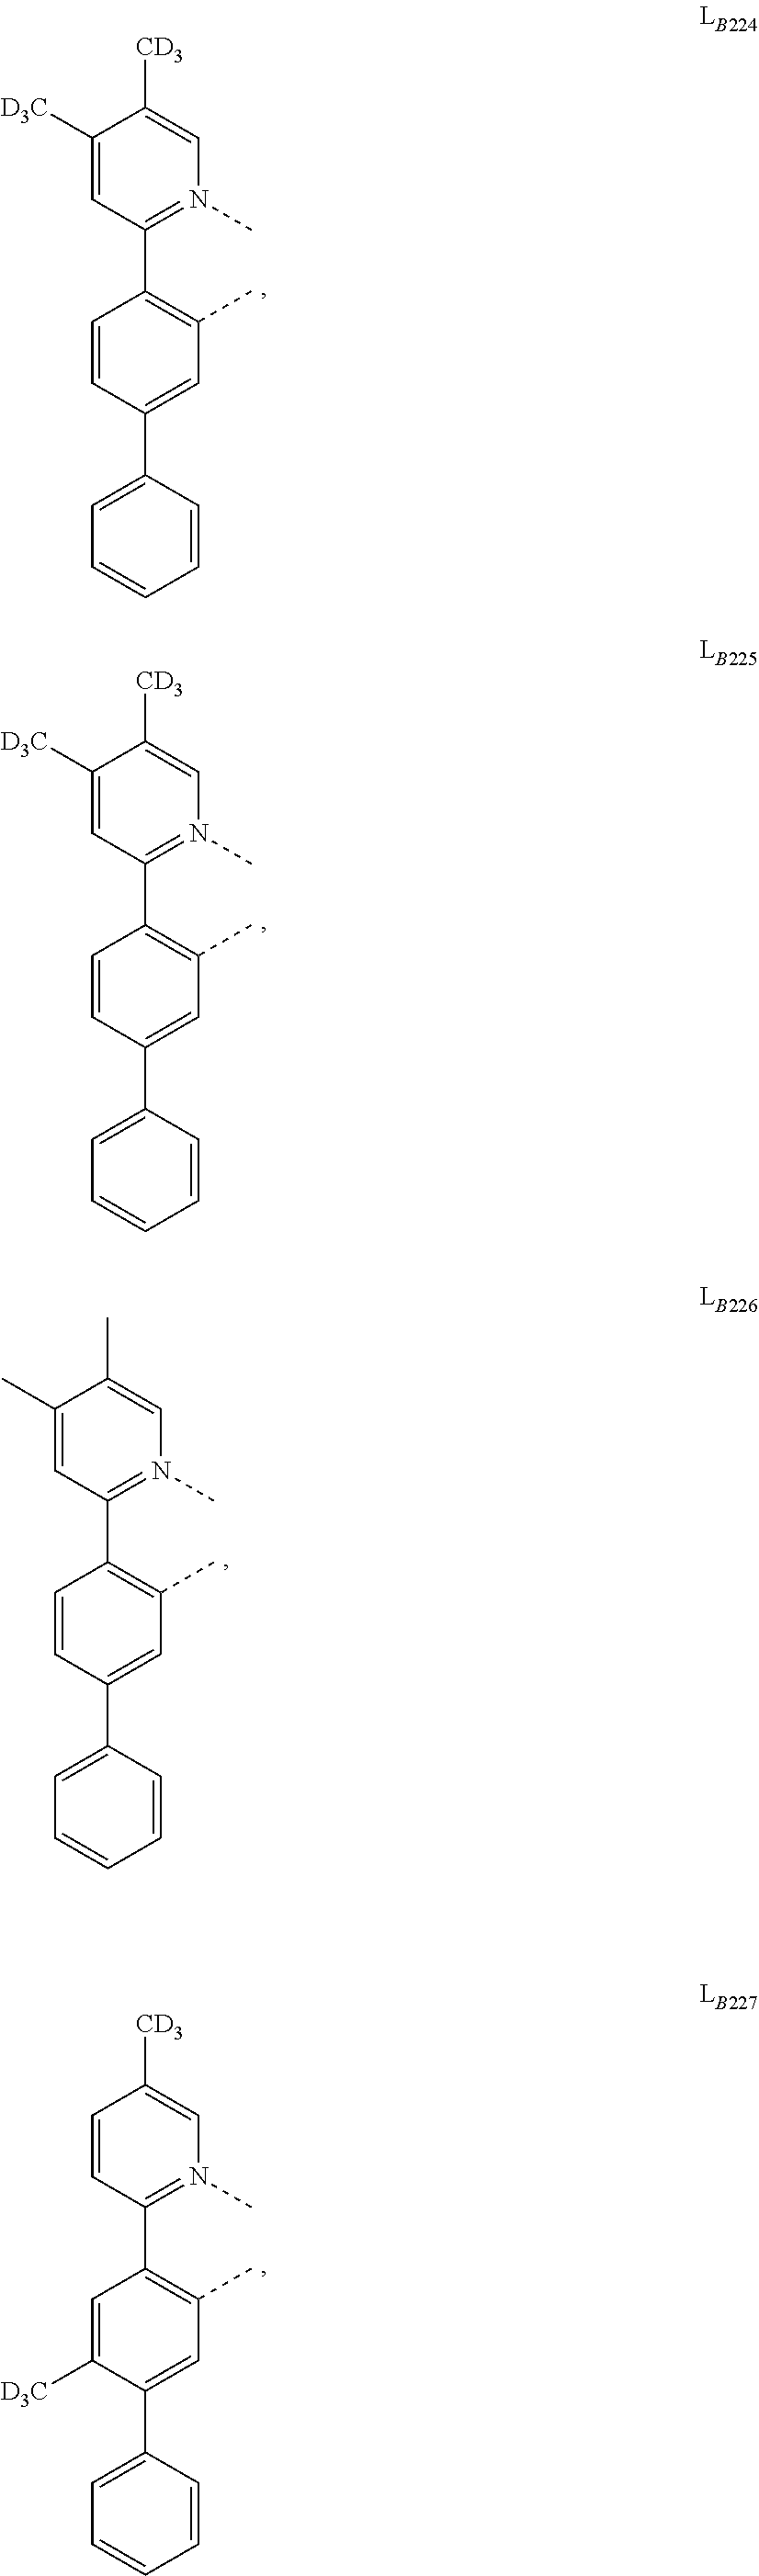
C1=CC(C2=CC=CC=C2)=CC(C)=C1C1=N(C)C=C([CD3])C([D3C])=C1.C1=CC(C2=CC=CC=C2)=CC(C)=C1C1=N(C)C=C([CD3])C([D3C])=C1.C1=CC(C2=CC=CC=C2)=CC(C)=C1C1=N(C)C=C(C)C(C)=C1.C1=C([D3C])C(C2=CC=CC=C2)=CC(C)=C1C1=N(C)C=C([CD3])C=C1
